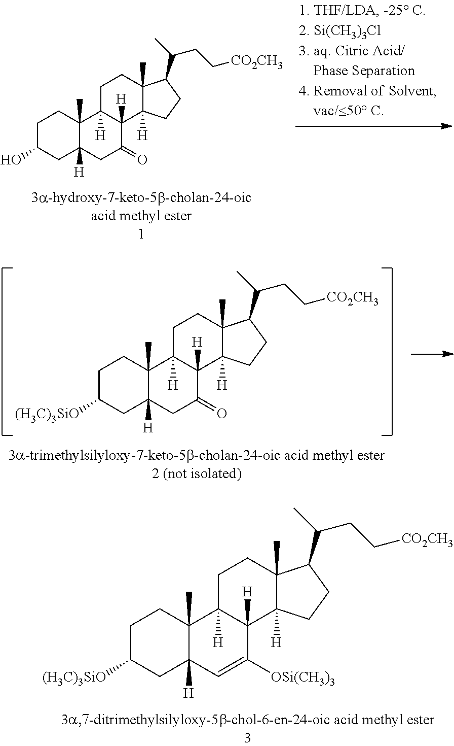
C1C([(H3C)3SiO])CC2([H])C(C)(C1)C1([H])C([H])(C([OSi(CH3)3])=C2)C2([H])C(C)(CC1)C(C(C)CC[CO2CH3])CC2.C1C(O)CC2([H])C(C)(C1)C1([H])C([H])(C(=O)C2)C2([H])C(C)(CC1)C(C(C)CC[CO2CH3])CC2.C1C([(H3C)3SiO])CC2([H])C(C)(C1)C1([H])C([H])(C(=O)C2)C2([H])C(C)(CC1)C(C(C)CC[CO2CH3])CC2
